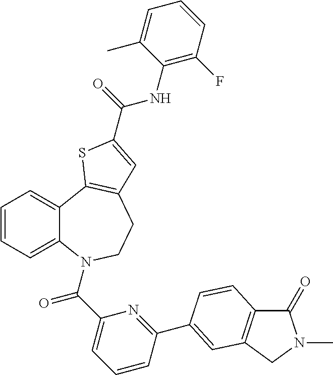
C1=CC=C2C(=C1)C1=C(CCN2C(C2=CC=CC(C3=CC4=C(C(=O)N(C)C4)C=C3)=N2)=O)C=C(C(=O)NC2=C(F)C=CC=C2C)S1
